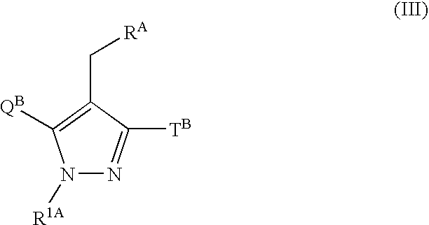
N1([R1A])N=C([TB])C(C[RA])=C1[QB]
